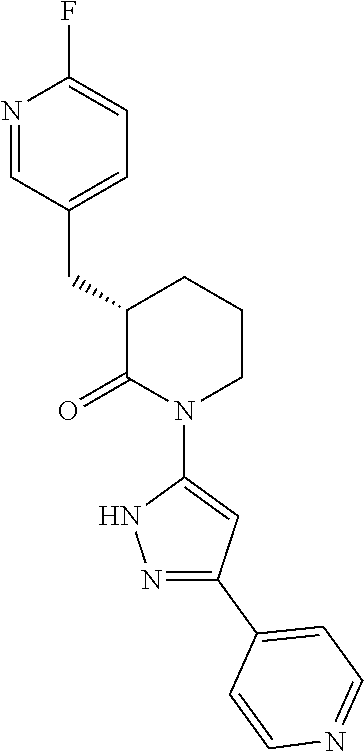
N1=CC(CC2C(=O)N(C3=CC(C4=CC=NC=C4)=NN3)CCC2)=CC=C1F
